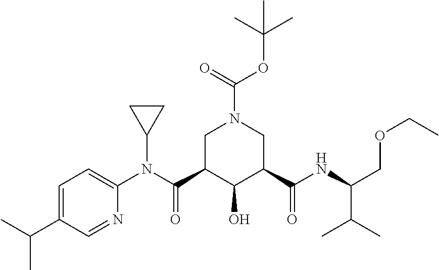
C1=C(C(C)C)C=NC(N(C2CC2)C(C2C(O)C(C(NC(C(C)C)COCC)=O)CN(C(OC(C)(C)C)=O)C2)=O)=C1
